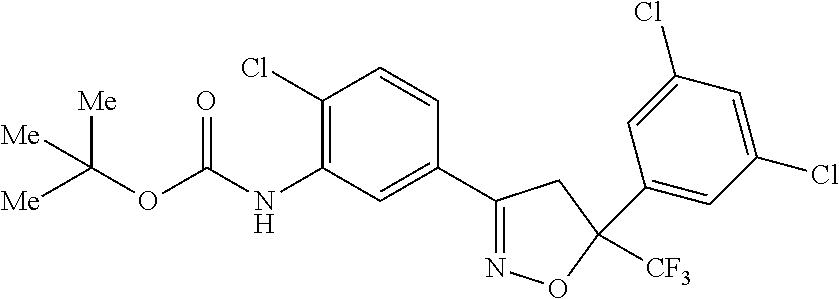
C(NC1=C(Cl)C=CC(C2=NOC([CF3])(C3=CC(Cl)=CC(Cl)=C3)C2)=C1)(OC([Me])([Me])[Me])=O
